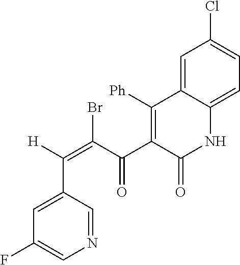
C(=C(C(C1=C([Ph])C2=CC(Cl)=CC=C2NC1=O)=O)Br)([H])C1=CC(F)=CN=C1
